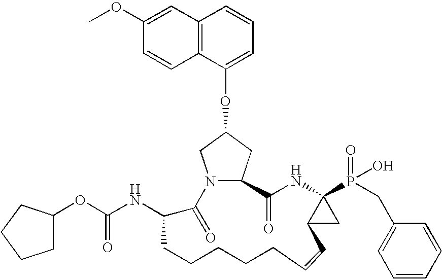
C12=C(C=C(OC)C=C1)C=CC=C2OC1CN2C(C1)C(=O)NC1(P(=O)(O)CC3=CC=CC=C3)C(C1)C=CCCCCCC(NC(=O)OC1CCCC1)C2=O
